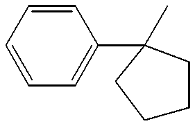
C1=CC=C(C2(C)CCCC2)C=C1
